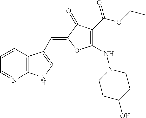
C1=CC2=C(N=C1)NC=C2C=C1C(=O)C(C(OCC)=O)=C(NN2CCC(O)CC2)O1
